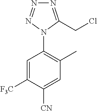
C1=C([F3C])C([CN])=CC(C)=C1N1C(CCl)=NN=N1
